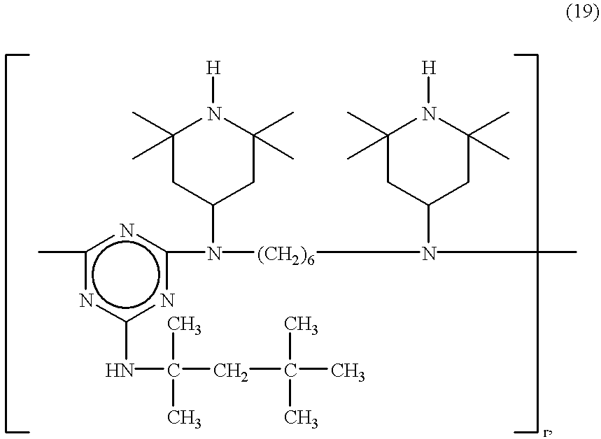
C1(C)(C)CC(N([(CH2)6]N(C)C2CC(C)(C)N([H])C(C)(C)C2)c2nc(C)nc(NC(C)(CC(C)(C)C)C)n2)CC(C)(C)N1[H]
